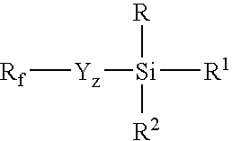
[Rf][Yz][Si]([R1])([R])[R2]
